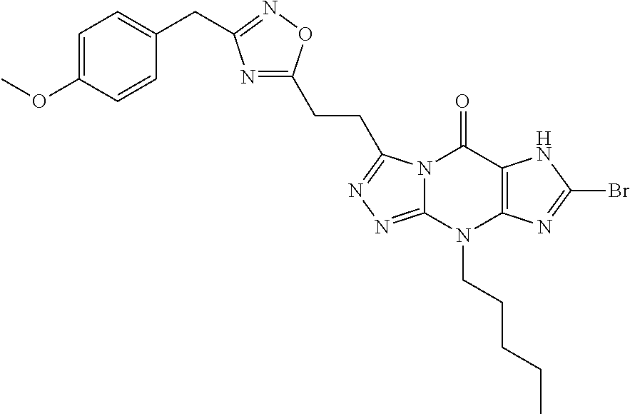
C1=C(OC)C=CC(CC2=NOC(CCC3=NN=C4N3C(=O)C3=C(N4CCCCC)N=C(Br)N3)=N2)=C1
